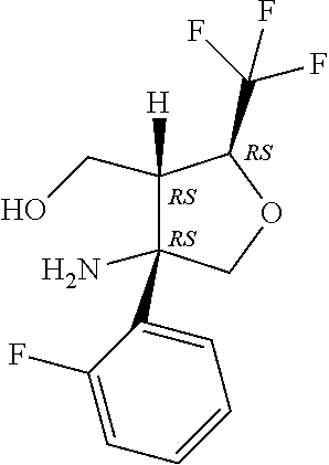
C1([H])(CO)C(C(F)(F)F)OCC1(N)C1=CC=CC=C1F
